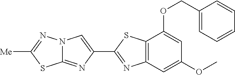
C12=C(C=C(OC)C=C1OCC1=CC=CC=C1)N=C(C1=CN3C(=N1)SC([Me])=N3)S2
